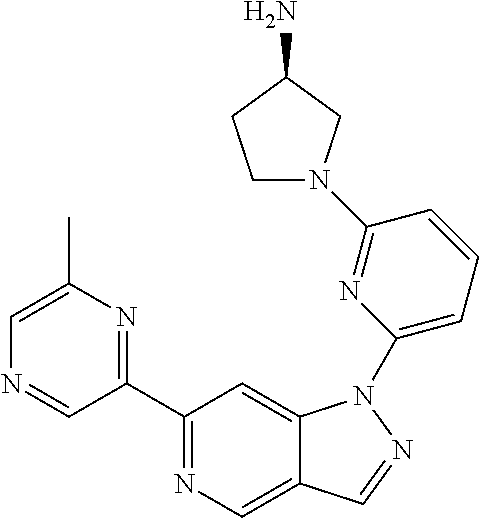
C1(C2=NC(C)=CN=C2)=NC=C2C(=C1)N(C1=CC=CC(N3CCC(N)C3)=N1)N=C2
